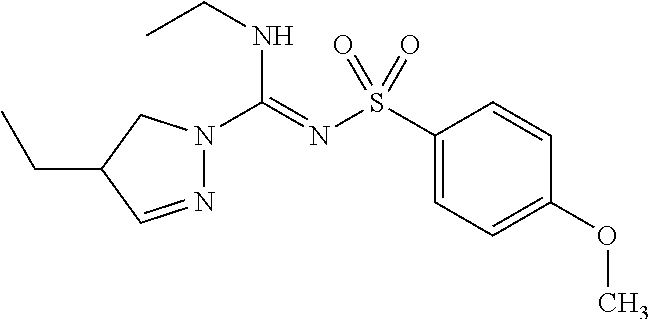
N1=CC(CC)CN1C(=NS(C1=CC=C(OC)C=C1)(=O)=O)NCC
